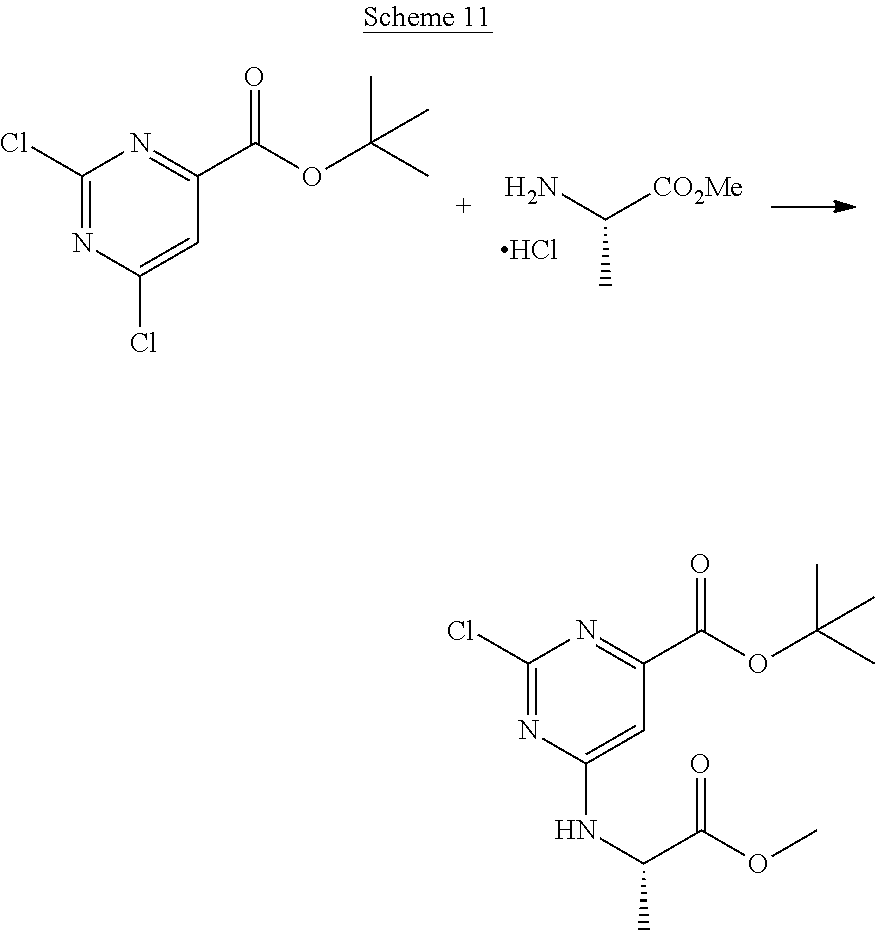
NC([CO2Me])C.Cl.C1(Cl)=NC(Cl)=CC(C(OC(C)(C)C)=O)=N1.C1(Cl)=NC(NC(C)C(OC)=O)=CC(C(OC(C)(C)C)=O)=N1
